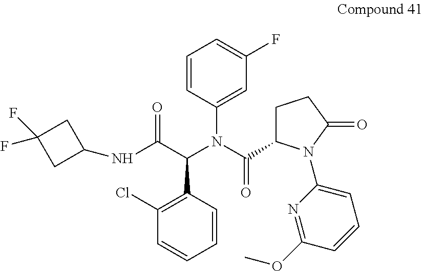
C1=CC=CC(Cl)=C1C(C(NC1CC(F)(F)C1)=O)N(C(C1CCC(=O)N1C1=CC=CC(OC)=N1)=O)C1=CC(F)=CC=C1
